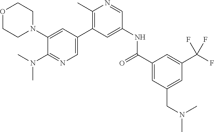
C1(N2CCOCC2)=CC(C2=C(C)N=CC(NC(C3=CC(CN(C)C)=CC(C(F)(F)F)=C3)=O)=C2)=CN=C1N(C)C
